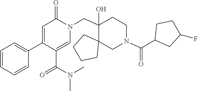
C1(C2=CC=CC=C2)=CC(=O)N(CC2(O)C3(CCCC3)CN(C(C3CC(F)CC3)=O)CC2)C=C1C(N(C)C)=O
